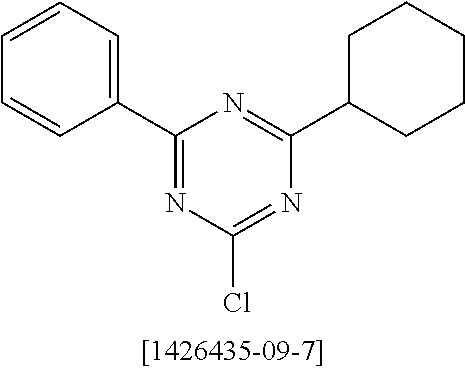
C1(C2=CC=CC=C2)=NC(Cl)=NC(C2CCCCC2)=N1
